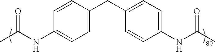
CC(NC1=CC=C(CC2=CC=C(NC(C)=O)C=C2)C=C1)=O
